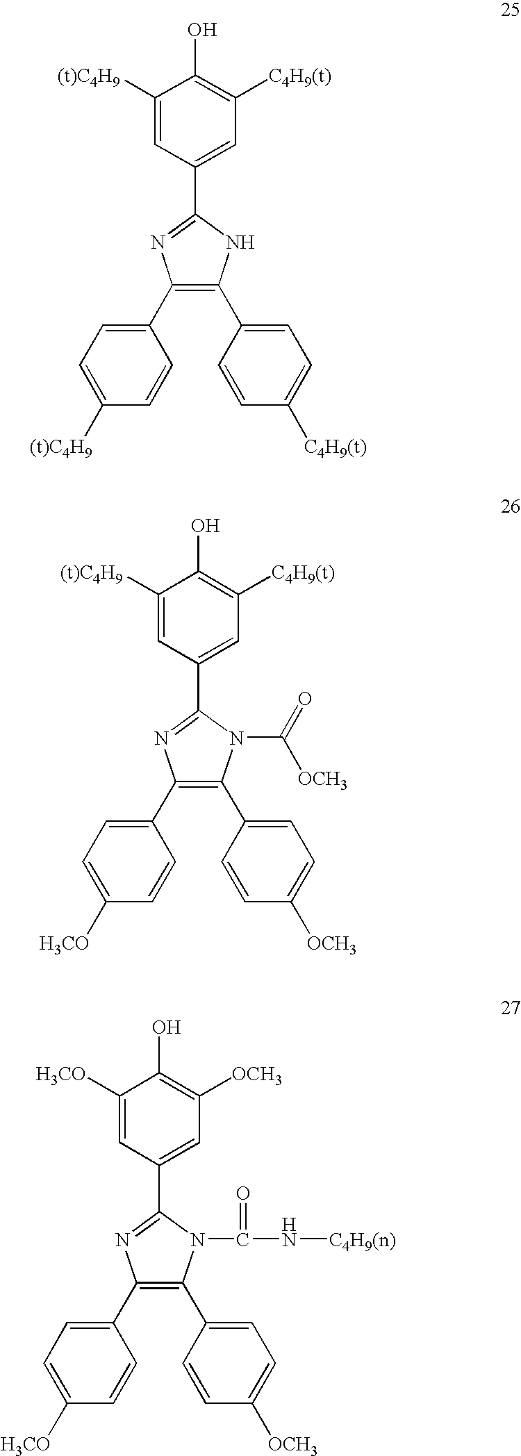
C1([(t)C4H9])=CC(C2=NC(C3=CC=C([(t)C4H9])C=C3)=C(C3=CC=C([C4H9(t)])C=C3)N2)=CC([C4H9(t)])=C1O.C1([(t)C4H9])=CC(C2=NC(C3=CC=C([H3CO])C=C3)=C(C3=CC=C([OCH3])C=C3)N2C(=O)[OCH3])=CC([C4H9(t)])=C1O.C1([H3CO])=CC(C2=NC(C3=CC=C([H3CO])C=C3)=C(C3=CC=C([OCH3])C=C3)N2C(N[C4H9(n)])=O)=CC([OCH3])=C1O
